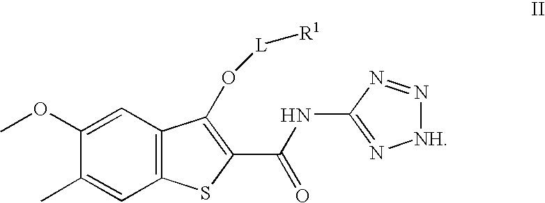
C1(OC)=CC2=C(C=C1C)SC(C(NC1=N[NH]N=N1)=O)=C2O[L][R1]
